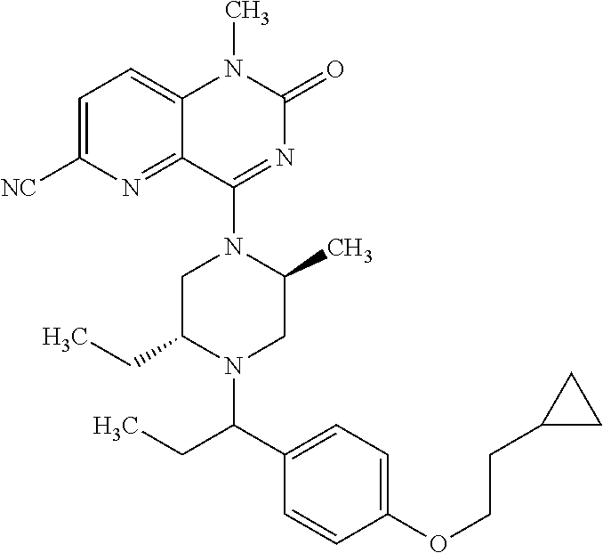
C1C(CC)N(C(C2=CC=C(OCCC3CC3)C=C2)CC)CC(C)N1C1=NC(=O)N(C)C2=CC=C([NC])N=C12
